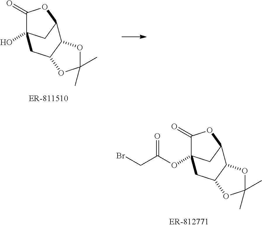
C1(=O)OC2CC1(OC(=O)CBr)CC1C2OC(C)(C)O1.C1(=O)OC2CC1(O)CC1C2OC(C)(C)O1
